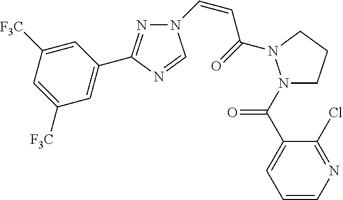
N1=C(C2=CC([F3C])=CC([F3C])=C2)N=CN1C=CC(=O)N1N(C(C2=CC=CN=C2Cl)=O)CCC1
